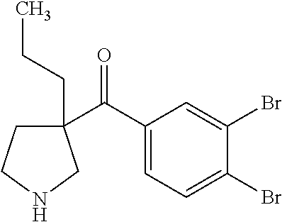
C1(C(C2=CC=C(Br)C(Br)=C2)=O)(CCC)CCNC1
